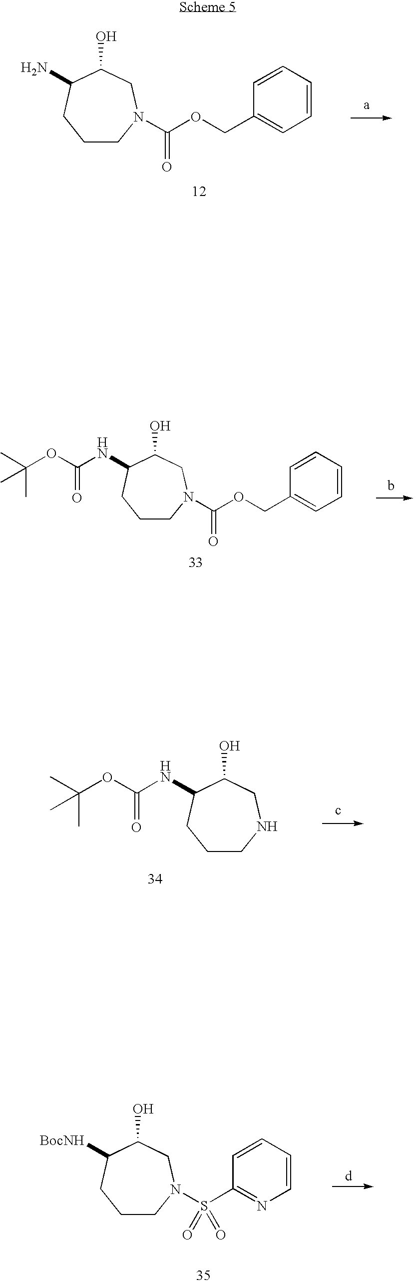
C1CN(C(OCC2=CC=CC=C2)=O)CC(O)C(N)C1.C1CN(C(OCC2=CC=CC=C2)=O)CC(O)C(NC(=O)OC(C)(C)C)C1.C1CNCC(O)C(NC(=O)OC(C)(C)C)C1.C1CN(S(C2=NC=CC=C2)(=O)=O)CC(O)C([BocNH])C1
